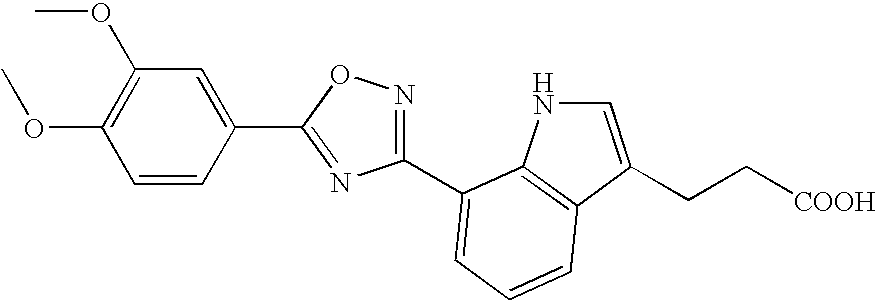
C1(C2=NC(C3=CC=CC4=C3NC=C4CC[COOH])=NO2)=CC(OC)=C(OC)C=C1
